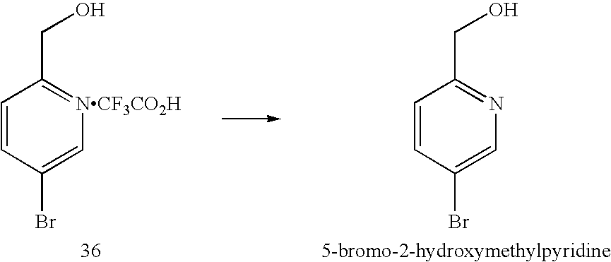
C1=CC(Br)=CN=C1CO.C1=CC(Br)=C[NCF3CO2H]=C1CO
